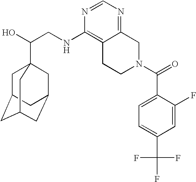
C(CNC1=C2C(=NC=N1)CN(C(=O)C1=CC=C(C(F)(F)F)C=C1F)CC2)(O)C12CC3CC(CC(C1)C3)C2
